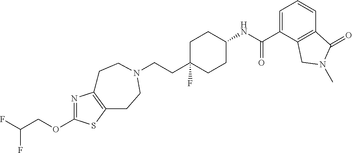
N1=C(OCC(F)F)SC2=C1CCN(CCC1(F)CCC(NC(C3=CC=CC4=C3CN(C)C4=O)=O)CC1)CC2
